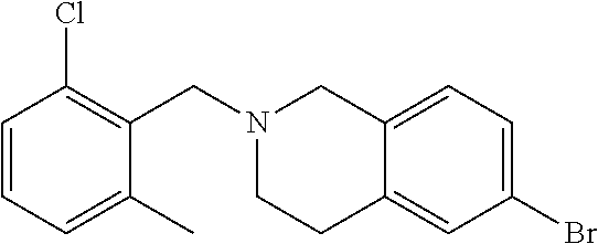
C1(Br)=CC=C2C(=C1)CCN(CC1=C(Cl)C=CC=C1C)C2
